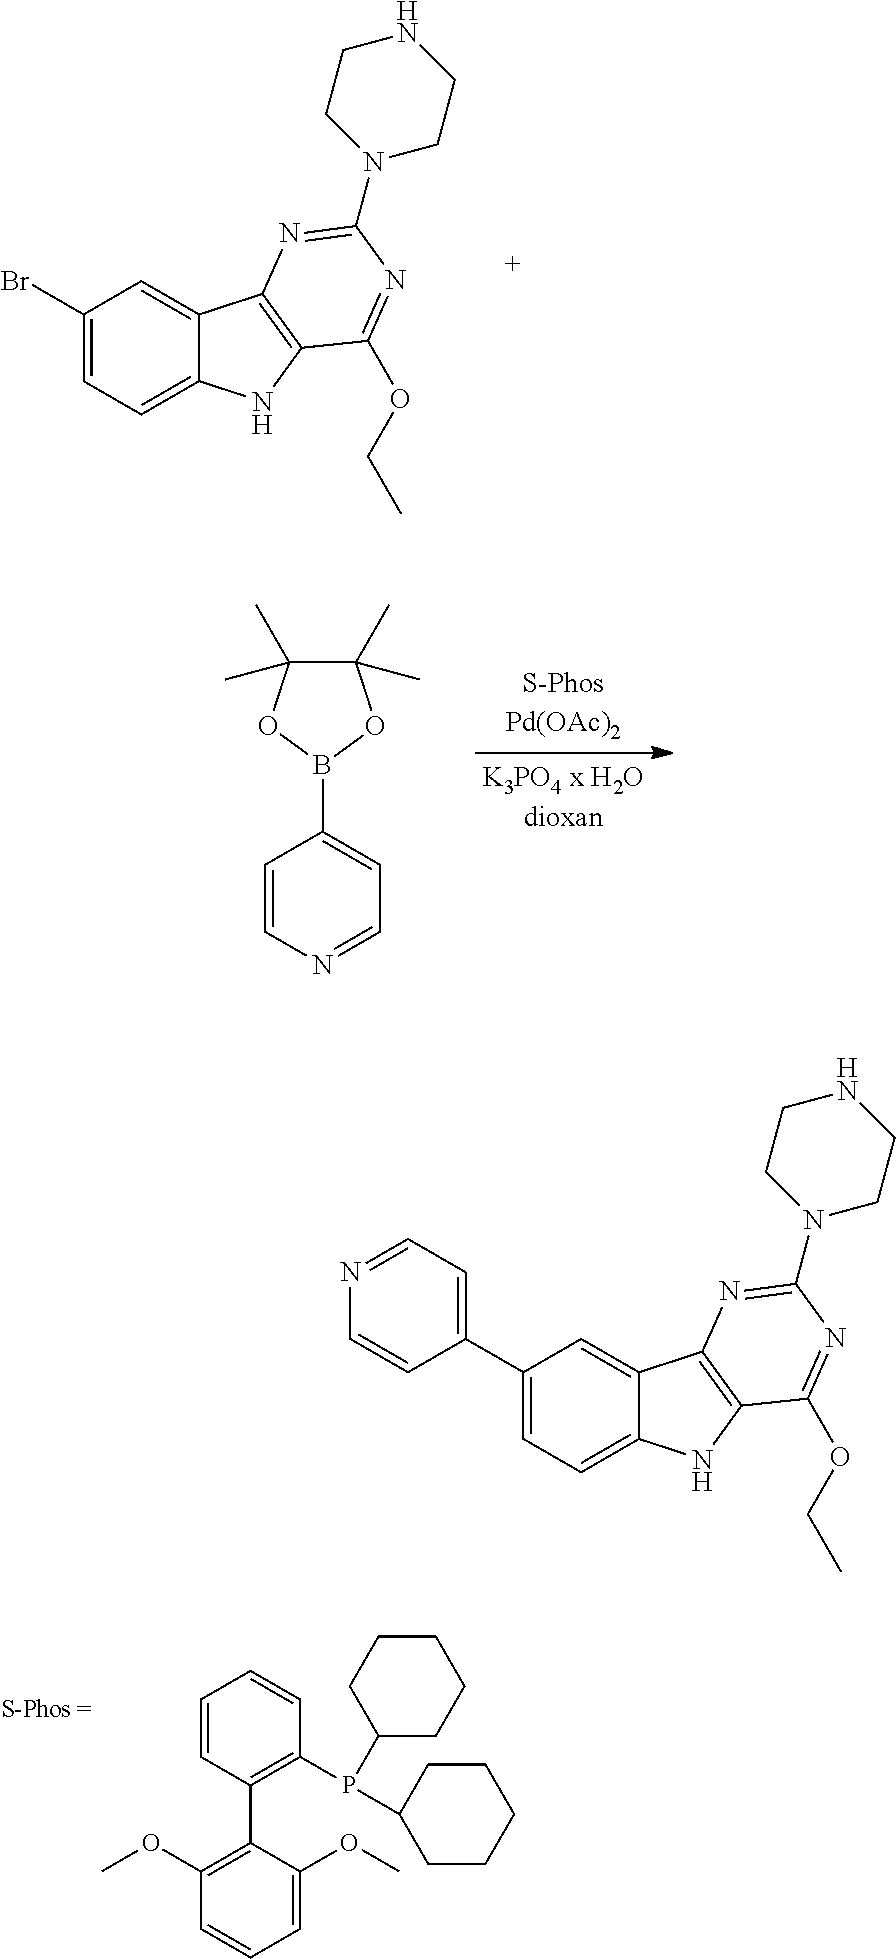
C1(Br)=CC=C2C(=C1)C1=C(N2)C(OCC)=NC(N2CCNCC2)=N1.C1=CN=CC=C1B1OC(C)(C)C(C)(C)O1.C1=C(OC)C(C2=C(P(C3CCCCC3)C3CCCCC3)C=CC=C2)=C(OC)C=C1.C1(C2=CC=NC=C2)=CC=C2C(=C1)C1=C(N2)C(OCC)=NC(N2CCNCC2)=N1
